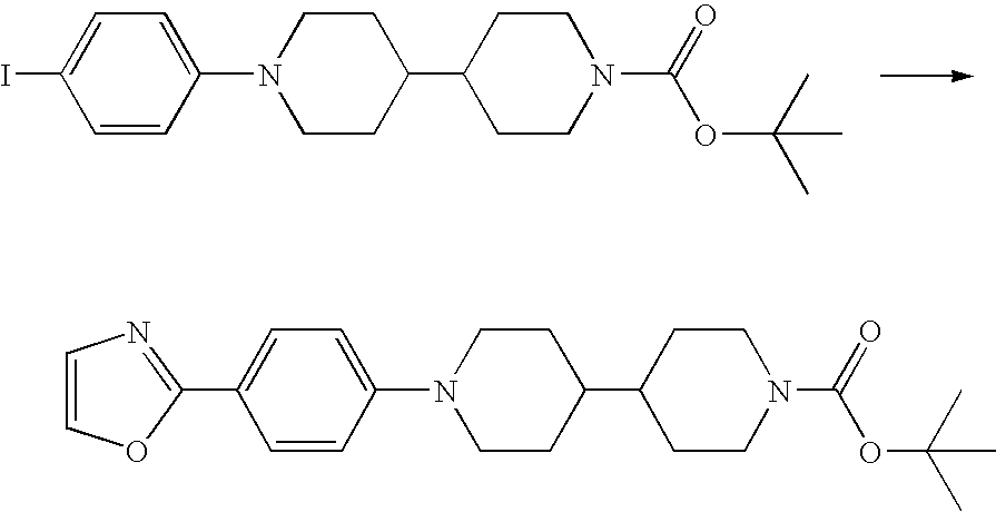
C1CN(C(=O)OC(C)(C)C)CCC1C1CCN(C2=CC=C(I)C=C2)CC1.C1CN(C(=O)OC(C)(C)C)CCC1C1CCN(C2=CC=C(C3=NC=CO3)C=C2)CC1
